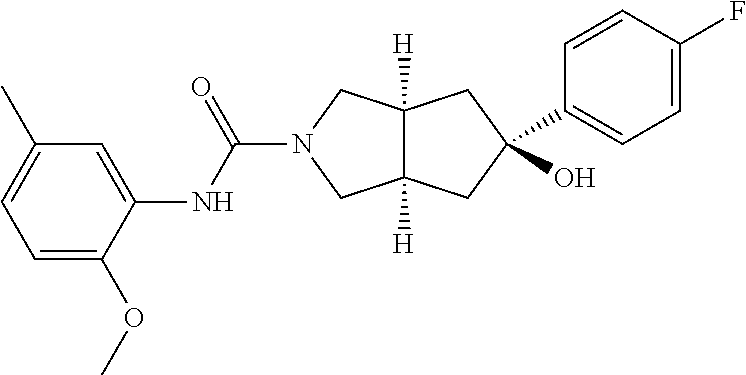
C12([H])C([H])(CC(O)(C3=CC=C(F)C=C3)C1)CN(C(NC1=CC(C)=CC=C1OC)=O)C2
